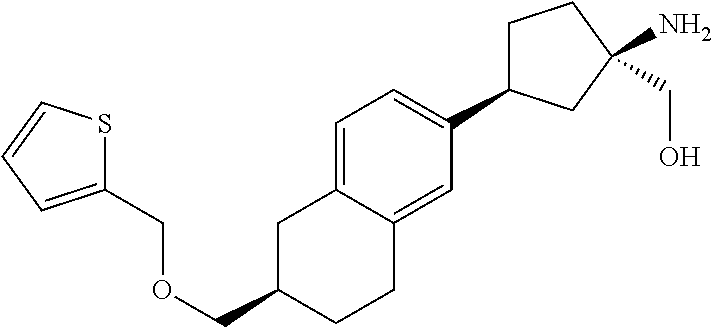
C(OCC1CC2=CC=C(C3CCC(N)(CO)C3)C=C2CC1)C1=CC=CS1
